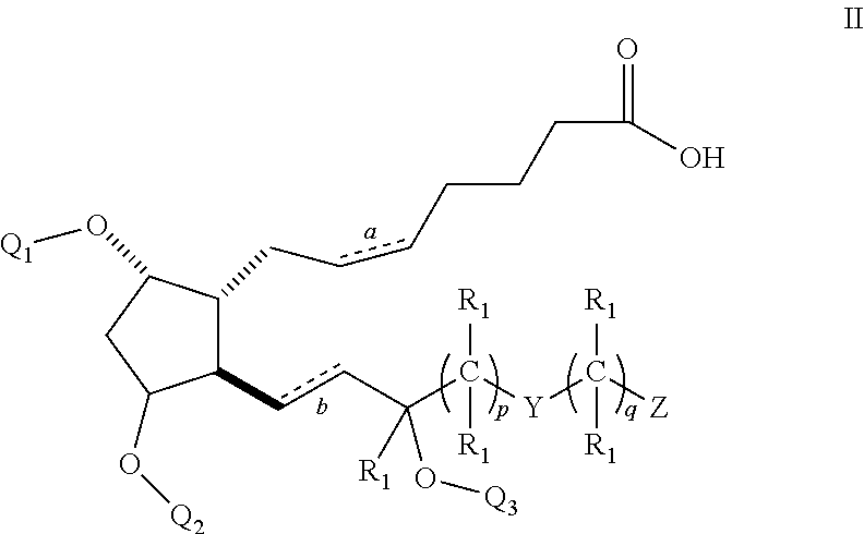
C1(ccC(C([R1])([R1])[Y]C([Z])([R1])[R1])(O[Q3])[R1])C(CccCCCC(=O)O)C(O[Q1])CC1O[Q2]
